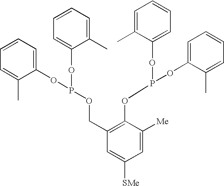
C1=CC=C(C)C(OP(OC2=CC=CC=C2C)OCC2=C(OP(OC3=CC=CC=C3C)OC3=CC=CC=C3C)C([Me])=CC([SMe])=C2)=C1
